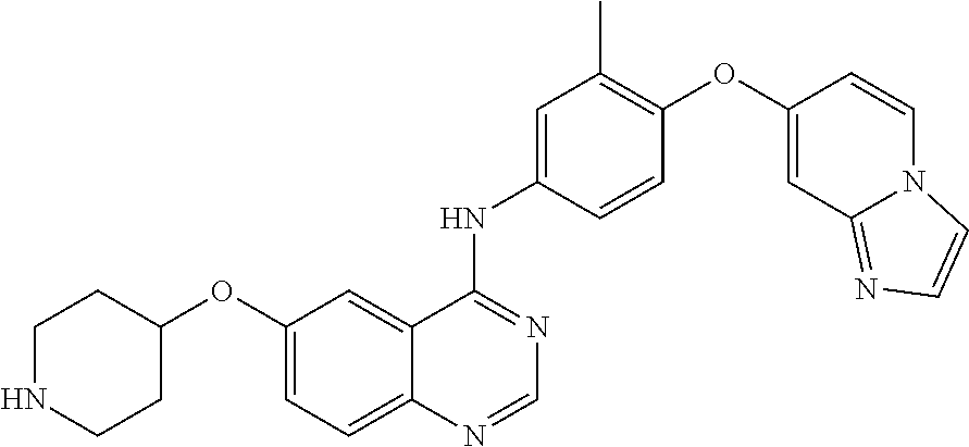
C1=NC2=CC=C(OC3CCNCC3)C=C2C(NC2=CC(C)=C(OC3=CC4=NC=CN4C=C3)C=C2)=N1
